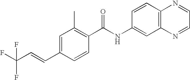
C1=C(C=CC(F)(F)F)C=CC(C(NC2=CC3=C(C=C2)N=CC=N3)=O)=C1C
